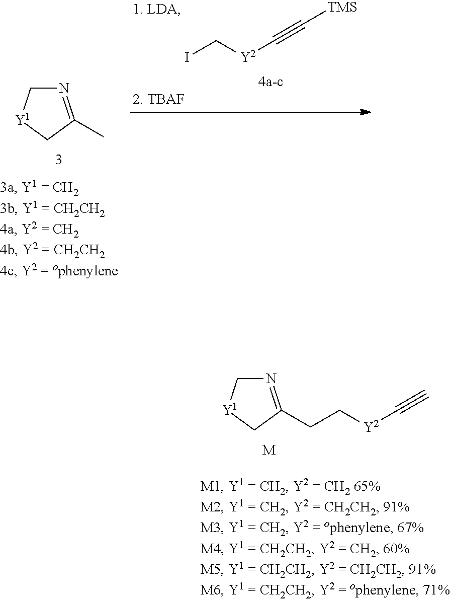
N1=C(C)C[Y1]C1.IC[Y2]C#C[TMS].N1=C(CC[Y2]C#C)C[Y1]C1.[M]
